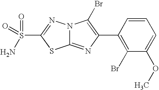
C12=NC(C3=C(Br)C(OC)=CC=C3)=C(Br)N1N=C(S(=O)(=O)N)S2
